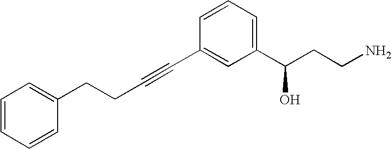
C(C1=CC=CC=C1)CC#CC1=CC(C(CCN)O)=CC=C1
